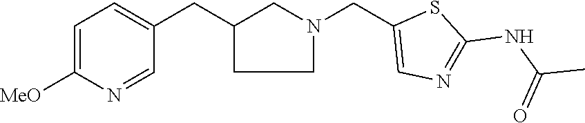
C1([MeO])=CC=C(CC2CN(CC3=CN=C(NC(=O)C)S3)CC2)C=N1
